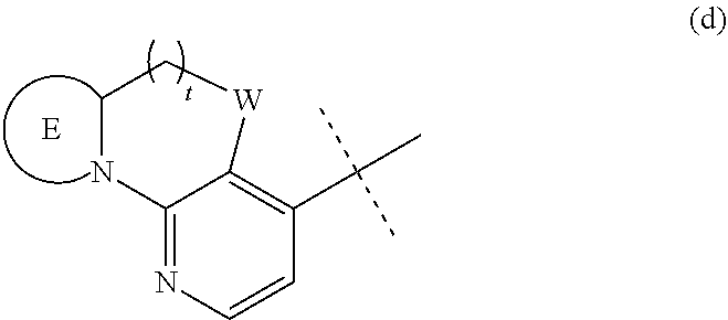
C12=NC=CC(C(C)(C)C)=C1[W]CCN2
